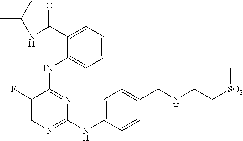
C1=C(NC2=NC=C(F)C(NC3=CC=CC=C3C(NC(C)C)=O)=N2)C=CC(CNCC[SO2]C)=C1
